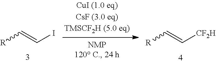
C(=C[R])I.C(=C[R])[CF2H]
